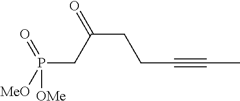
P(CC(CCC#CC)=O)(=O)([MeO])[OMe]
